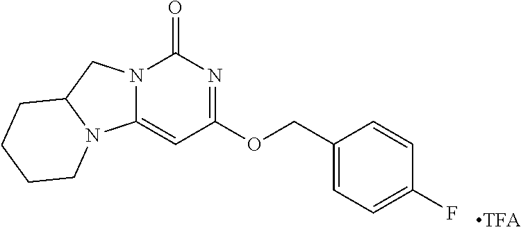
C1(F)=CC=C(COC2=NC(=O)N3C(=C2)N2C(C3)CCCC2)C=C1
